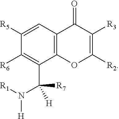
[H]N(C(C1=C([R6])C([R5])=CC2=C1OC([R2])=C([R3])C2=O)([H])[R7])[R1]
